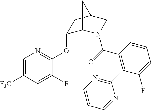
C1(OC2=NC=C([F3C])C=C2F)C2N(C(=O)C3=C(C4=NC=CC=N4)C(F)=CC=C3)CC(C1)C2
